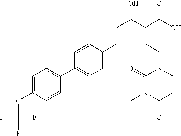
C1=C(OC(F)(F)F)C=CC(C2=CC=C(CCC(O)C(CCN3C(=O)N(C)C(=O)C=C3)C(=O)O)C=C2)=C1
